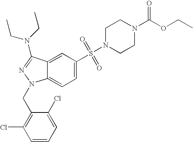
C12=CC(S(=O)(=O)N3CCN(C(OCC)=O)CC3)=CC=C1N(CC1=C(Cl)C=CC=C1Cl)N=C2N(CC)CC
